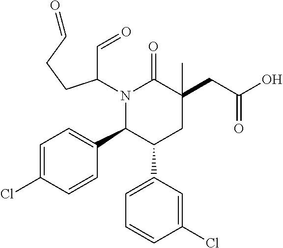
N1(C(C=O)CCC=O)C(C2=CC=C(Cl)C=C2)C(C2=CC=CC(Cl)=C2)CC(CC(O)=O)(C)C1=O
